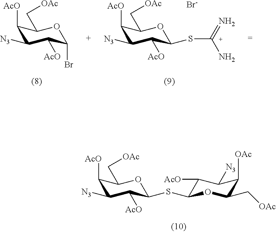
C1([AcO])C([N3])C([AcO])C(SC2OC(C[OAc])C([OAc])C([N3])C2[AcO])OC1C[OAc].C1([AcO])C([N3])C([AcO])C(S[C+](=N)N)OC1C[OAc].[Br-].C1([AcO])C([N3])C([AcO])C(Br)OC1C[OAc]
